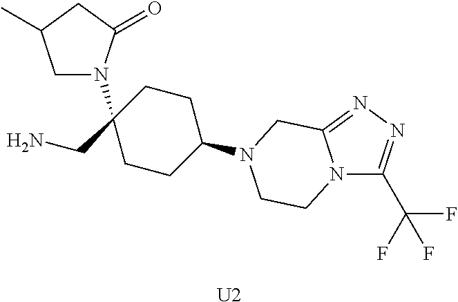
C1CC(N2CC3=NN=C(C(F)(F)F)N3CC2)CCC1(CN)N1CC(C)CC1=O.[U2]
